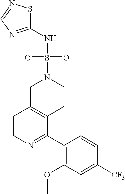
C1(NS(=O)(N2CC3=C(CC2)C(C2=C(OC)C=C([CF3])C=C2)=NC=C3)=O)=NC=NS1
